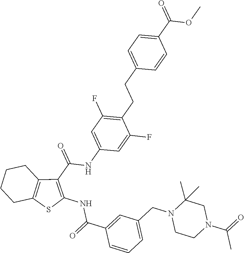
C1=C(F)C(CCC2=CC=C(C(=O)OC)C=C2)=C(F)C=C1NC(C1=C(NC(C2=CC(CN3CCN(C(=O)C)CC3(C)C)=CC=C2)=O)SC2=C1CCCC2)=O
